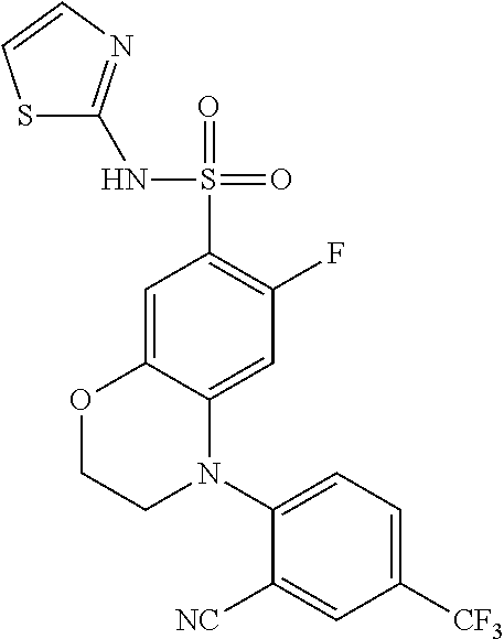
C1=C2C(=CC(F)=C1S(=O)(=O)NC1=NC=CS1)N(C1=CC=C([CF3])C=C1[NC])CCO2
